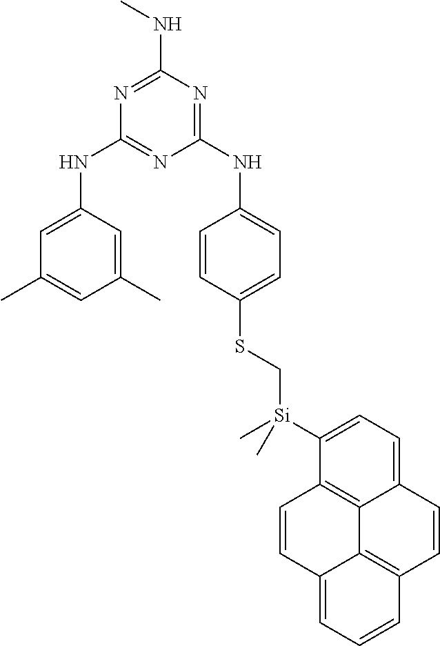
N1=C(NC)N=C(NC2=CC=C(SC[Si](C3=CC=C4C5=C3C=CC3=CC=CC(=C53)C=C4)(C)C)C=C2)N=C1NC1=CC(C)=CC(C)=C1
